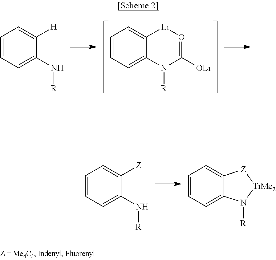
C1=CC=C2C(=C1)[Li]O=C([OLi])N2[R].C1=CC=C(N[R])C([H])=C1.C1=CC=C(N[R])C([Z])=C1.C1=CC=C2C(=C1)[Z][TiMe2]N2[R]
